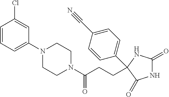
N1C(=O)NC(C2=CC=C(C#N)C=C2)(CCC(N2CCN(C3=CC=CC(Cl)=C3)CC2)=O)C1=O
